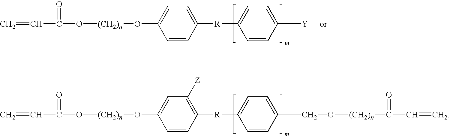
C=CC(=O)O[(CH2)n]OC1=CC=C([R]C2=CC=C([Y])C=C2)C=C1.C=CC(=O)O[(CH2)n]OC1=CC([Z])=C([R]C2=CC=C(CO[(CH2)n]C(=O)C=C)C=C2)C=C1
